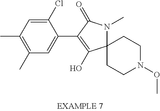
C12(N(C)C(=O)C(C3=CC(C)=C(C)C=C3Cl)=C1O)CCN(OC)CC2
